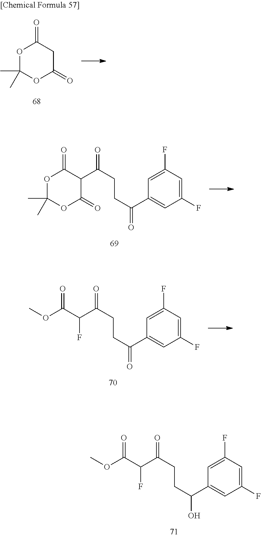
O1C(C)(C)OC(=O)C(C(CCC(=O)C2=CC(F)=CC(F)=C2)=O)C1=O.O(C(C(F)C(CCC(=O)C1=CC(F)=CC(F)=C1)=O)=O)C.O(C(C(F)C(CCC(O)C1=CC(F)=CC(F)=C1)=O)=O)C.O1C(C)(C)OC(=O)CC1=O
